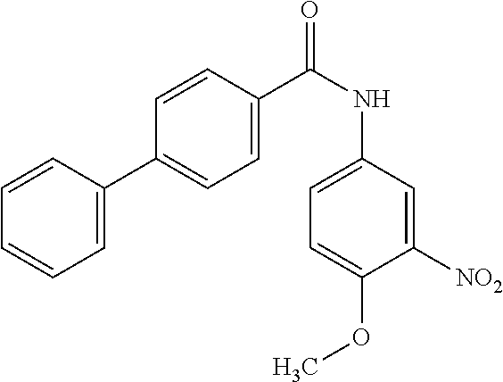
C1(C2=CC=CC=C2)=CC=C(C(NC2=CC=C(OC)C([NO2])=C2)=O)C=C1
